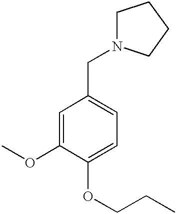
C(C1=CC=C(OCCC)C(OC)=C1)N1CCCC1
